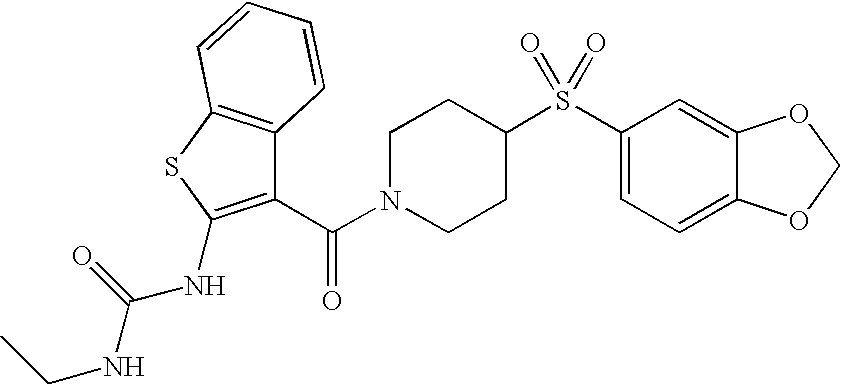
C1N(C(C2=C(NC(NCC)=O)SC3=C2C=CC=C3)=O)CCC(S(C2=CC=C3C(=C2)OCO3)(=O)=O)C1
